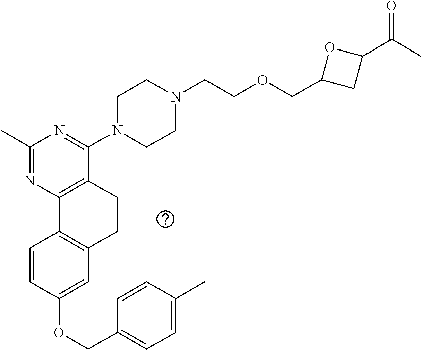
C1(OCC2=CC=C(C)C=C2)=CC2=C(C=C1)C1=C(CC2)C(N2CCN(CCOCC3CC(C(C)=O)O3)CC2)=NC(C)=N1
